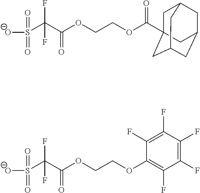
[O-]S(C(C(OCCOC(=O)C12CC3CC(CC(C1)C3)C2)=O)(F)F)(=O)=O.[O-]S(C(C(OCCOC1=C(F)C(F)=C(F)C(F)=C1F)=O)(F)F)(=O)=O
